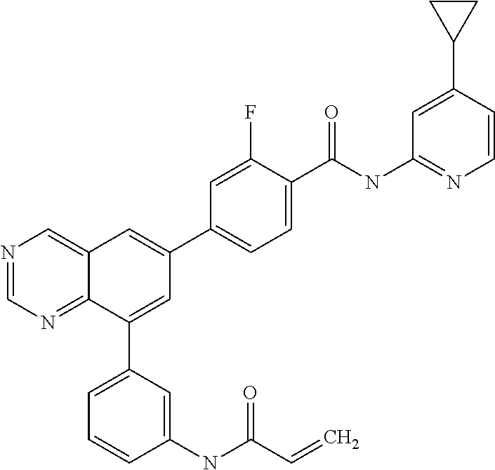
C1(C(NC2=NC=CC(C3CC3)=C2)=O)=CC=C(C2=CC3=CN=CN=C3C(C3=CC=CC(NC(C=C)=O)=C3)=C2)C=C1F
